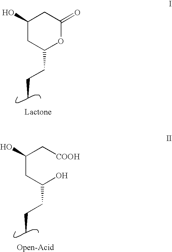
C1(O)CC(CCC)OC(=O)C1.C(CC(O)CCC)(C[COOH])O
